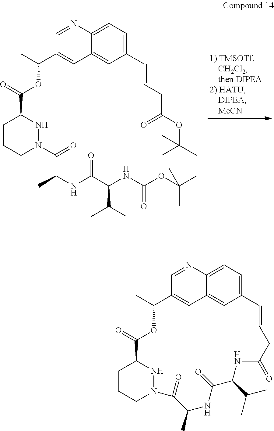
C1(C=CCC(OC(C)(C)C)=O)=CC=C2C(=C1)C=C(C(C)OC(C1CCCN(C(=O)C(C)NC(C(NC(OC(C)(C)C)=O)C(C)C)=O)N1)=O)C=N2.C12=CC=C3C(=C1)C=C(C=N3)C(C)OC(=O)C1CCCN(N1)C(=O)C(C)NC(=O)C(C(C)C)NC(=O)CC=C2
